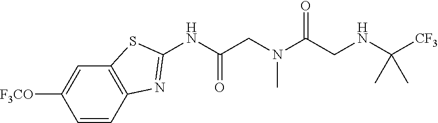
C1([F3CO])=CC2=C(C=C1)N=C(NC(CN(C(CNC([CF3])(C)C)=O)C)=O)S2
